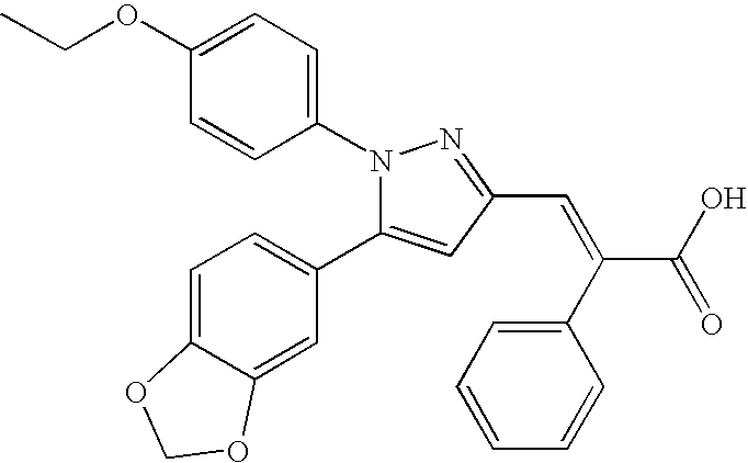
N1(C2=CC=C(OCC)C=C2)C(C2=CC=C3C(=C2)OCO3)=CC(C=C(C(=O)O)C2=CC=CC=C2)=N1
